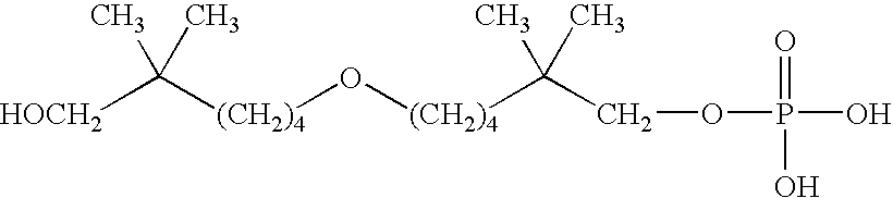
[(CH2)4](O[(CH2)4]C(C)(C)COP(O)(O)=O)C(C)(C)[HOCH2]
